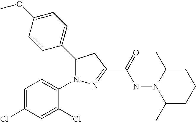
C1(C2N(C3=CC=C(Cl)C=C3Cl)N=C(C(=O)NN3C(C)CCCC3C)C2)=CC=C(OC)C=C1
